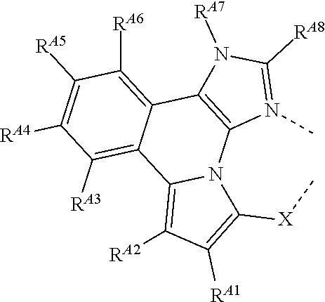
C1([RA5])=C([RA4])C([RA3])=C2C(=C1[RA6])C1=C(N3C2=C([RA2])C([RA1])=C3[X]C)N(C)=C([RA8])N1[RA7]
